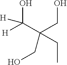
C(CC)(CO)(CO)C([H])(O)[H]
